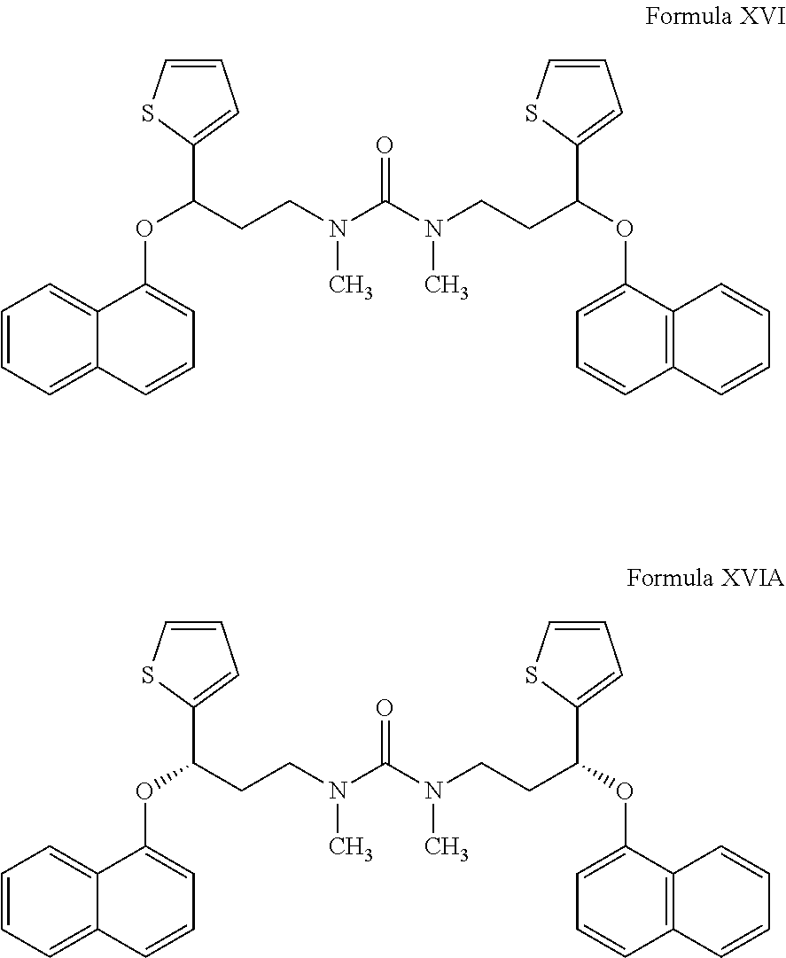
C1=CC=C2C(=C1)C(OC(C1=CC=CS1)CCN(C(N(CCC(OC1=CC=CC3=C1C=CC=C3)C1=CC=CS1)C)=O)C)=CC=C2.C1=CC=C2C(=C1)C(OC(C1=CC=CS1)CCN(C(N(CCC(OC1=CC=CC3=C1C=CC=C3)C1=CC=CS1)C)=O)C)=CC=C2
